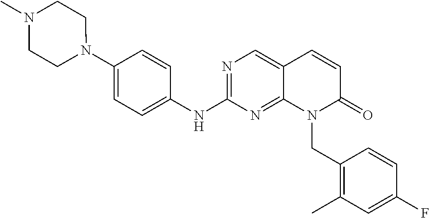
N1(C2=CC=C(NC3=NC=C4C(=N3)N(CC3=C(C)C=C(F)C=C3)C(=O)C=C4)C=C2)CCN(C)CC1
